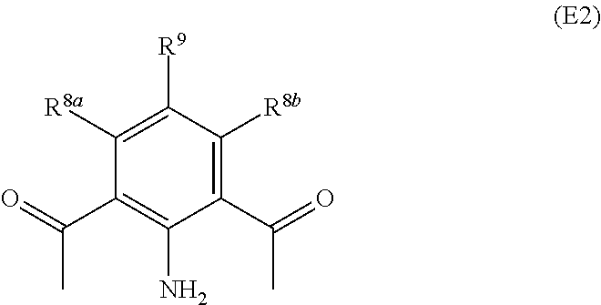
C1(C(=O)C)=C([R8b])C([R9])=C([R8a])C(C(=O)C)=C1N
